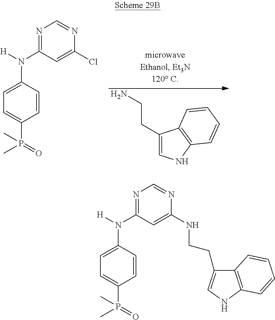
C1(CCN)=CNC2=C1C=CC=C2.N1=C(N(C2=CC=C(P(C)(=O)C)C=C2)[H])C=C(Cl)N=C1.N1=C(N(C2=CC=C(P(C)(=O)C)C=C2)[H])C=C(NCCC2=CNC3=C2C=CC=C3)N=C1
